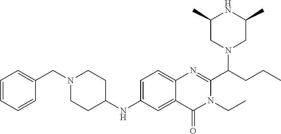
C1=C(NC2CCN(CC3=CC=CC=C3)CC2)C=C2C(=C1)N=C(C(CCC)N1CC(C)NC(C)C1)N(CC)C2=O
